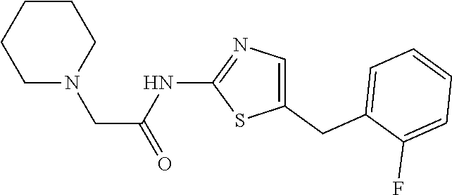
C1(CC2=CC=CC=C2F)=CN=C(NC(=O)CN2CCCCC2)S1
